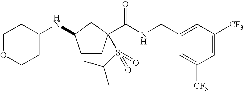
C1CC(C(NCC2=CC([CF3])=CC([CF3])=C2)=O)(S(C(C)C)(=O)=O)CC1NC1CCOCC1
